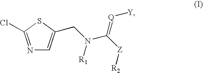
S1C(Cl)=NC=C1CN(C([Z][R2])=[Q][Y])[R1]
